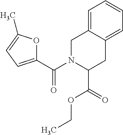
C1(C(N2C(C(=O)OCC)CC3=CC=CC=C3C2)=O)=CC=C(C)O1
